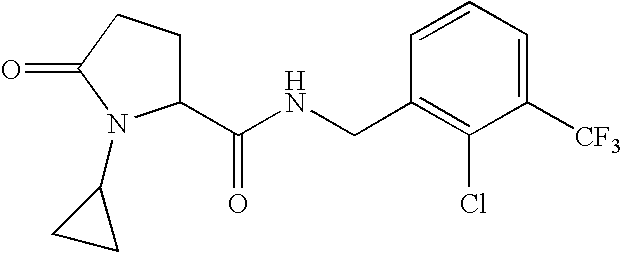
C1=CC=C([CF3])C(Cl)=C1CNC(C1CCC(=O)N1C1CC1)=O
